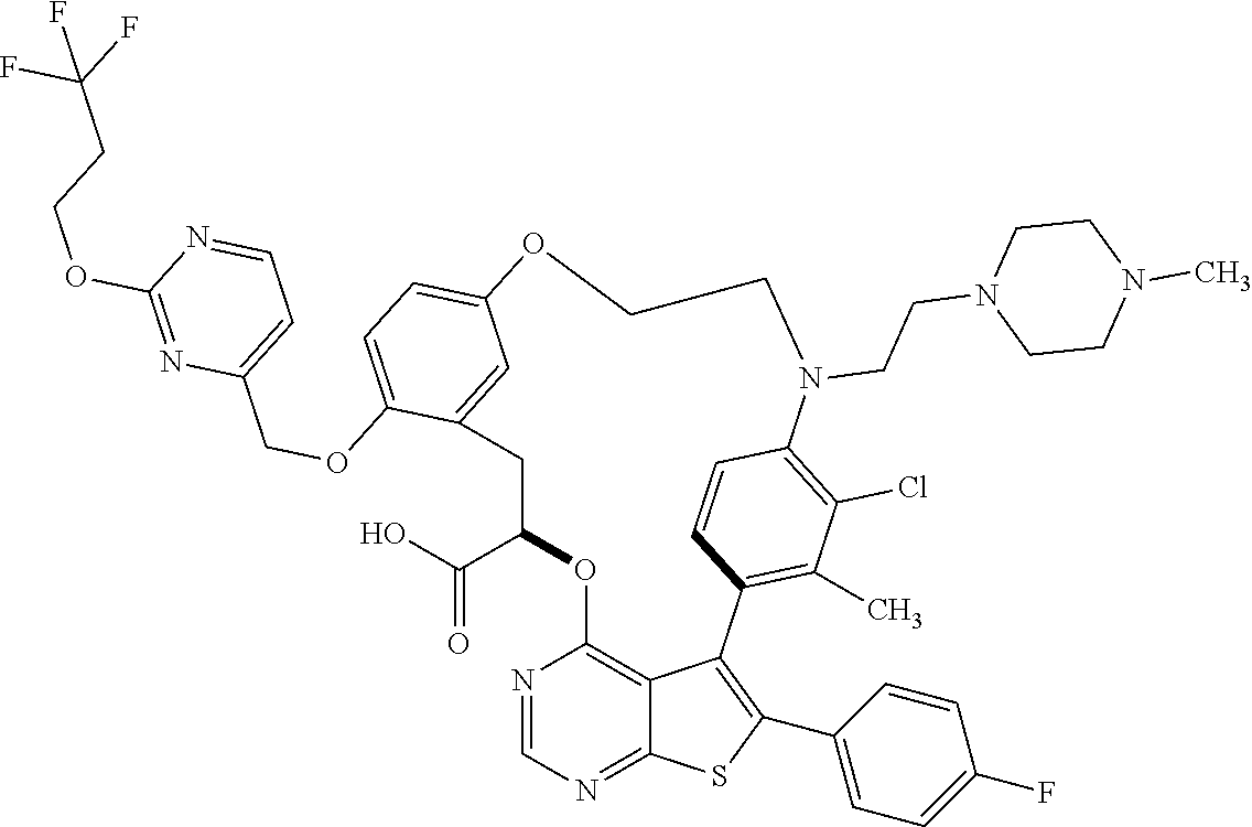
C1C(C(O)=O)OC2=C3C(=NC=N2)SC(C2=CC=C(F)C=C2)=C3C2=C(C)C(Cl)=C(C=C2)N(CCN2CCN(C)CC2)CCOC2=CC=C(OCC3=CC=NC(OCCC(F)(F)F)=N3)C1=C2
